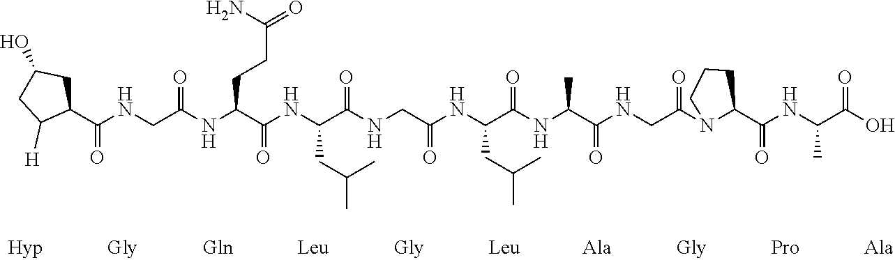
C1(C(NCC(NC(C(NC(C(NCC(NC(C(NC(C(NCC(N2C(C(NC(C(O)=O)C)=O)CCC2)=O)=O)C)=O)CC(C)C)=O)=O)CC(C)C)=O)CCC(N)=O)=O)=O)CC(O)CC1[H]
